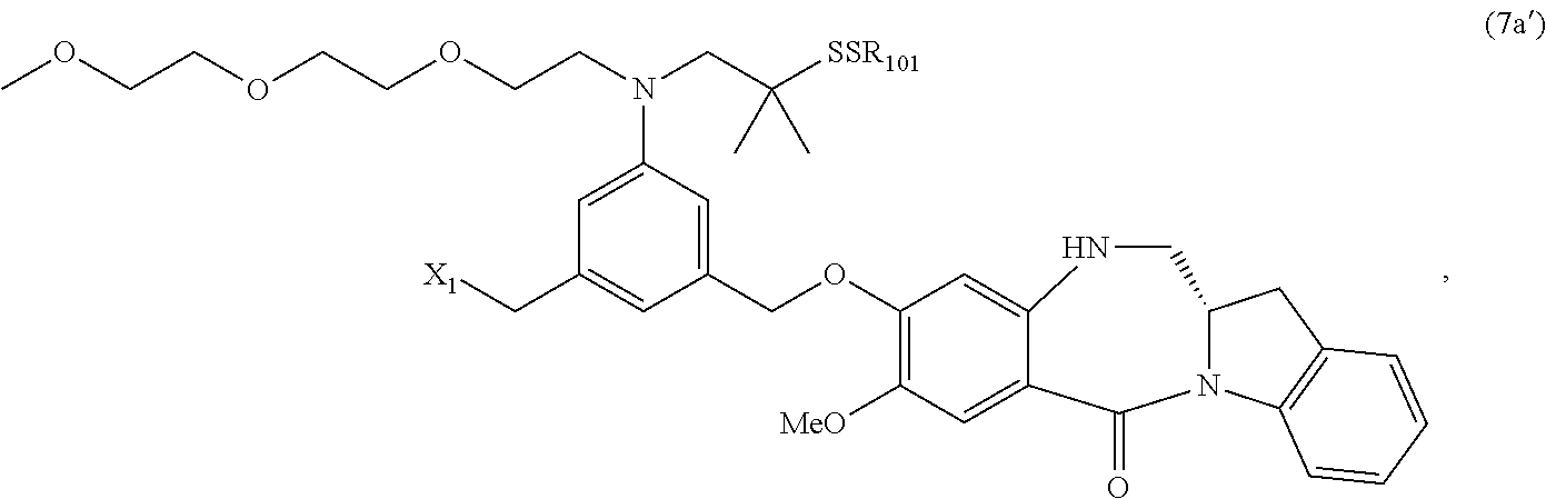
[X1]CC1=CC(COC2=C([MeO])C=C3C(=C2)NCC2N(C4=C(C2)C=CC=C4)C3=O)=CC(N(CC([SSR101])(C)C)CCOCCOCCOC)=C1
